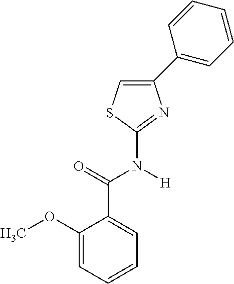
C1=C(C2=CC=CC=C2)N=C(N([H])C(=O)C2=CC=CC=C2OC)S1
